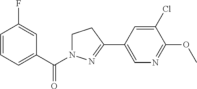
C1=CC=C(C(=O)N2CCC(C3=CN=C(OC)C(Cl)=C3)=N2)C=C1F
